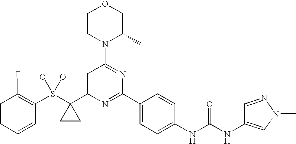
C1=CC=CC(S(C2(C3=CC(N4C(C)COCC4)=NC(C4=CC=C(NC(NC5=CN(C)N=C5)=O)C=C4)=N3)CC2)(O)O)=C1F
